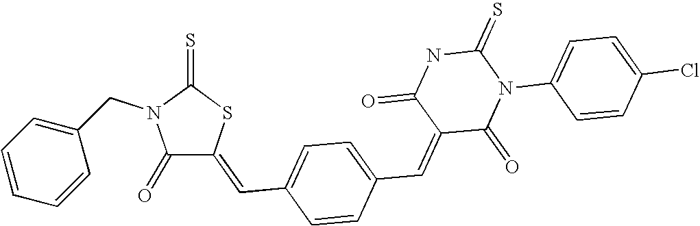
C1(=O)C(=CC2=CC=C(C=C3C(=O)N(C4=CC=C(Cl)C=C4)C(=S)NC3=O)C=C2)SC(=S)N1CC1=CC=CC=C1
